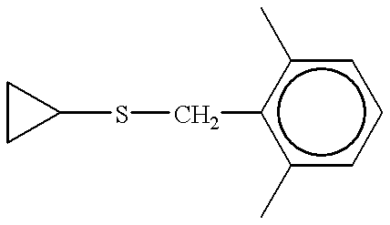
C1CC1SCc1c(C)cccc1C
